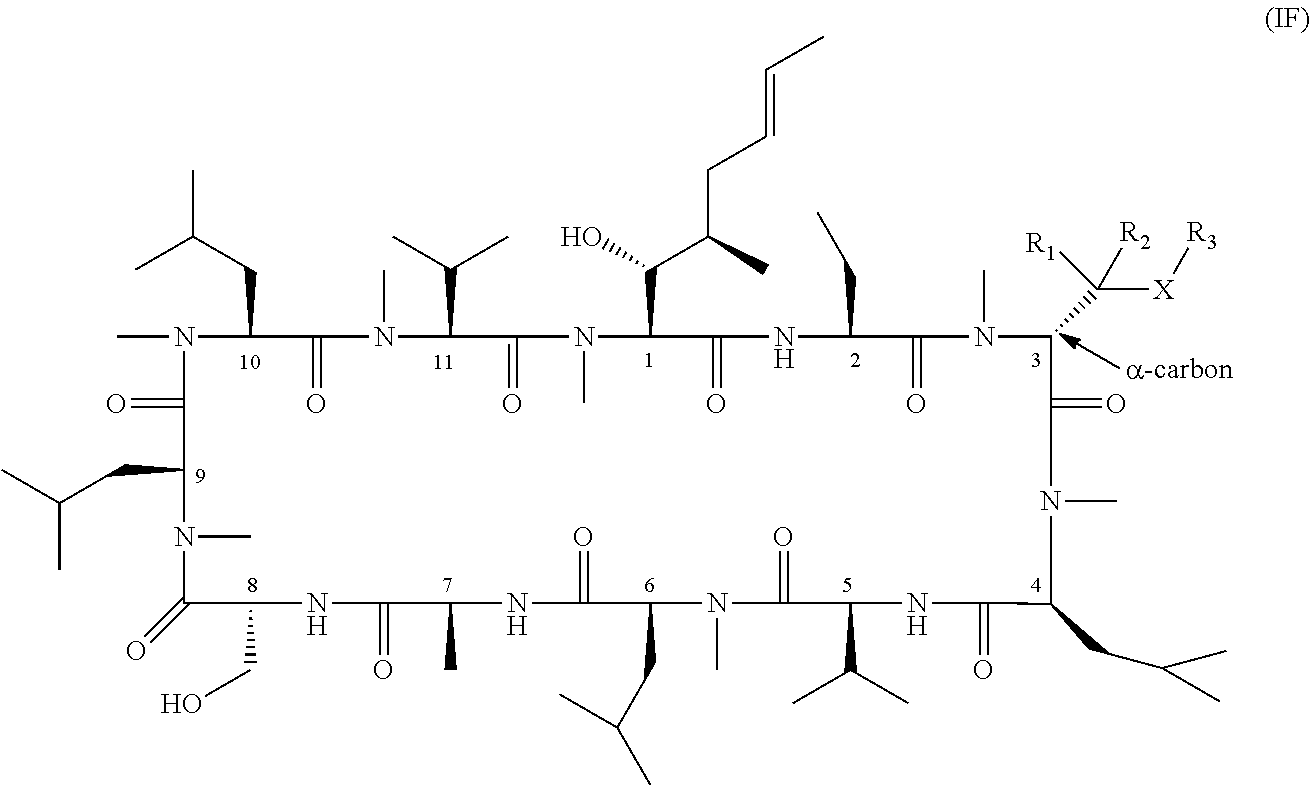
CN1C(CC(C)C)C(=O)N(C)C(C(C)C)C(=O)N(C)C(C(O)C(CC=CC)C)C(=O)NC(CC)C(=O)N(C)C(C([X][R3])([R2])[R1])C(=O)N(C)C(CC(C)C)C(=O)NC(C(C)C)C(=O)N(C)C(CC(C)C)C(=O)NC(C)C(=O)NC(CO)C(=O)N(C)C(CC(C)C)C1=O
